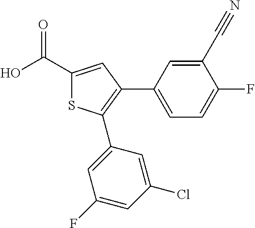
OC(C1=CC(C2=CC=C(F)C(C#N)=C2)=C(C2=CC(F)=CC(Cl)=C2)S1)=O
